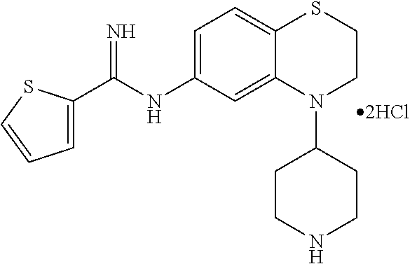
C1=C(NC(=N)C2=CC=CS2)C=C2C(=C1)SCCN2C1CCNCC1
